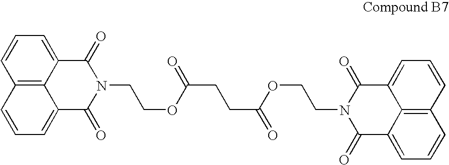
C12=C3C(=CC=C1)C(=O)N(CCOC(CCC(=O)OCCN1C(=O)C4=CC=CC5=C4C(=CC=C5)C1=O)=O)C(=O)C3=CC=C2
